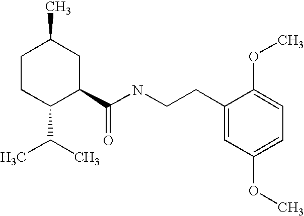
C1CC(C(C)C)C(C(NCCC2=CC(OC)=CC=C2OC)=O)CC1C
